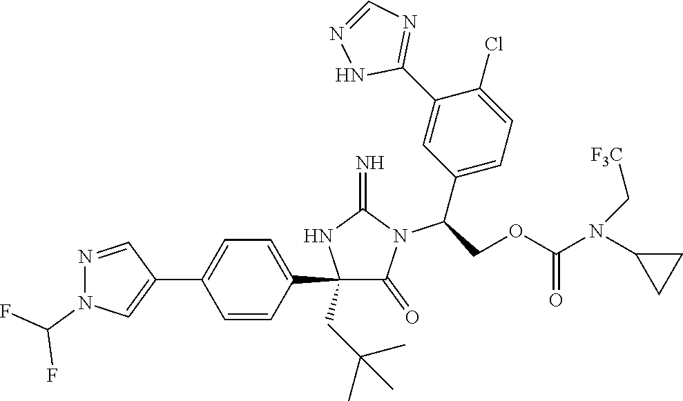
C1(C2=CC=C(C3=CN(C(F)F)N=C3)C=C2)(CC(C)(C)C)C(=O)N(C(C2=CC=C(Cl)C(C3=NC=NN3)=C2)COC(N(C2CC2)C[F3C])=O)C(=N)N1
